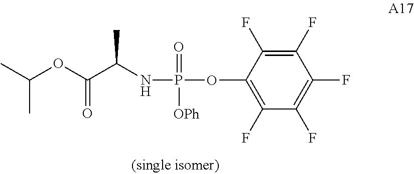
CC(OC(C(NP(OC1=C(F)C(F)=C(F)C(F)=C1F)(=O)[OPh])C)=O)C
